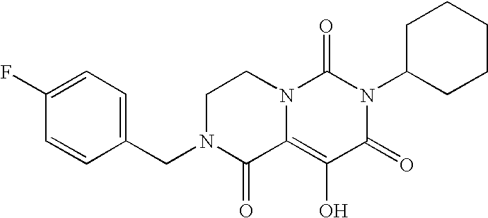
C1(F)=CC=C(CN2C(=O)C3=C(O)C(=O)N(C4CCCCC4)C(=O)N3CC2)C=C1
